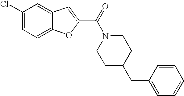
C1(C(=O)N2CCC(CC3=CC=CC=C3)CC2)=CC2=CC(Cl)=CC=C2O1
